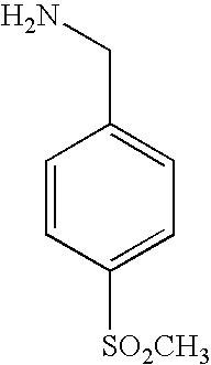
C1=CC([SO2CH3])=CC=C1CN
